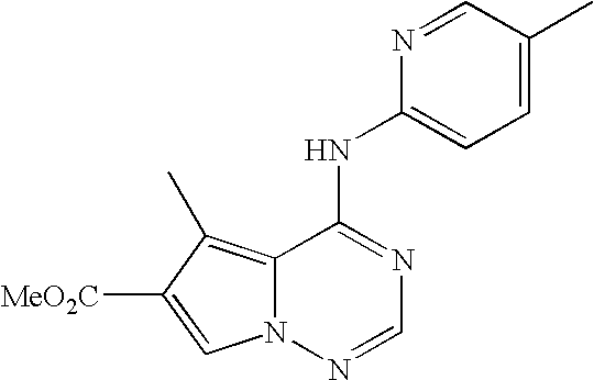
C12=C(C)C([MeO2C])=CN1N=CN=C2NC1=CC=C(C)C=N1
